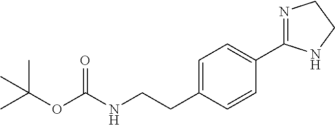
C1=C(CCNC(OC(C)(C)C)=O)C=CC(C2=NCCN2)=C1
